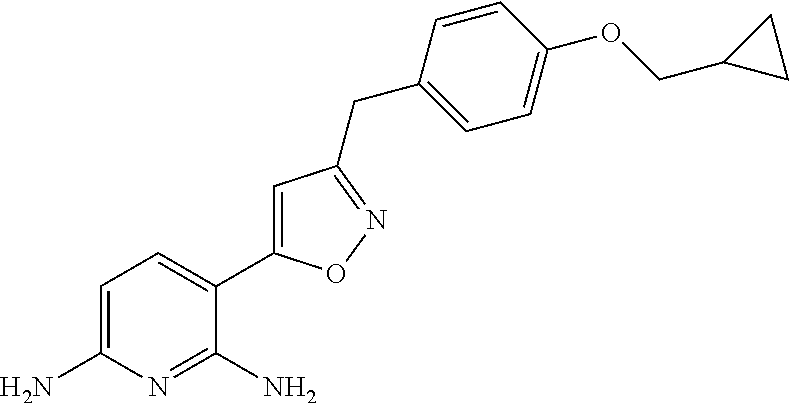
C1=C(N)N=C(N)C(C2=CC(CC3=CC=C(OCC4CC4)C=C3)=NO2)=C1
